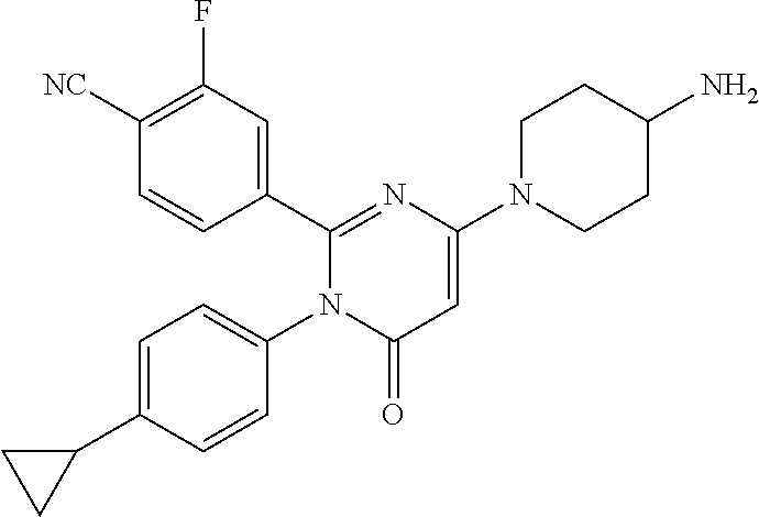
C1([NC])=C(F)C=C(C2=NC(N3CCC(N)CC3)=CC(=O)N2C2=CC=C(C3CC3)C=C2)C=C1
